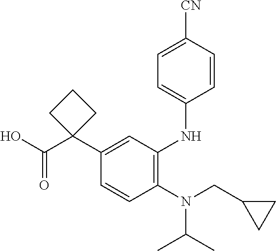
C1=CC(N(CC2CC2)C(C)C)=C(NC2=CC=C([CN])C=C2)C=C1C1(C(O)=O)CCC1
